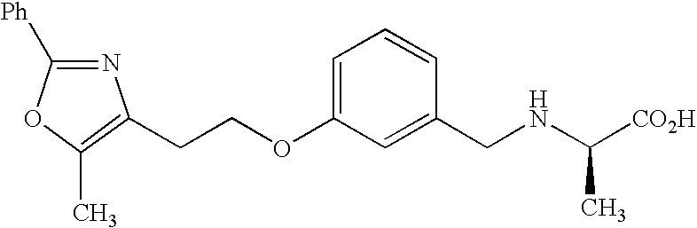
N1=C([Ph])OC(C)=C1CCOC1=CC=CC(CNC(C)[CO2H])=C1
